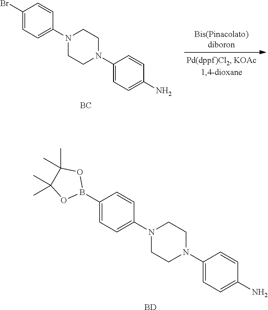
C1(N2CCN(C3=CC=C(Br)C=C3)CC2)=CC=C(N)C=C1.[BC].C1(N2CCN(C3=CC=C(B4OC(C)(C)C(C)(C)O4)C=C3)CC2)=CC=C(N)C=C1.[BD]
